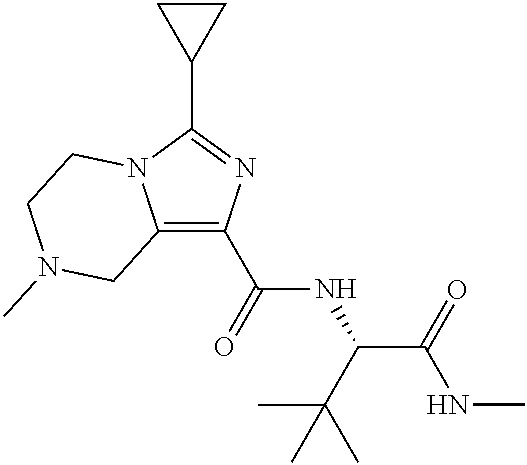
C12=C(C(=O)NC(C(=O)NC)C(C)(C)C)N=C(C3CC3)N1CCN(C)C2
